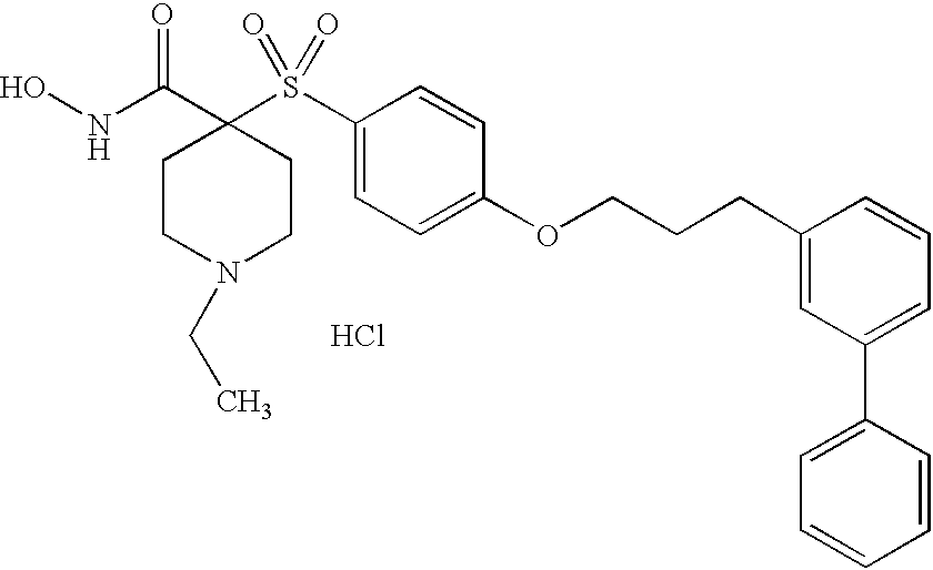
C1(S(C2(C(NO)=O)CCN(CC)CC2)(=O)=O)=CC=C(OCCCC2=CC(C3=CC=CC=C3)=CC=C2)C=C1.Cl
